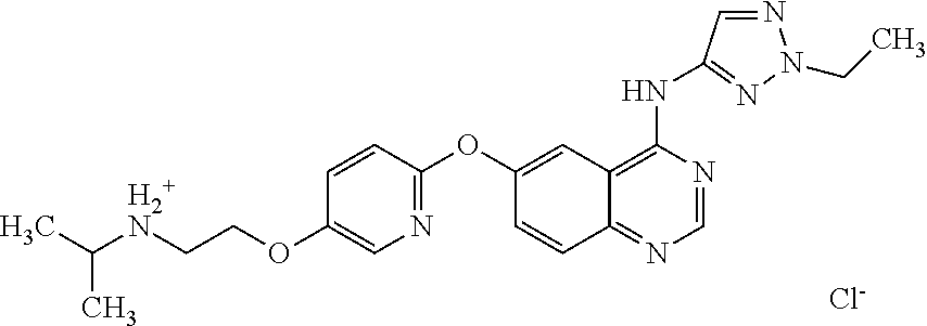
[Cl-].C([H2+N]CCOC1=CN=C(OC2=CC3=C(NC4=NN(CC)N=C4)N=CN=C3C=C2)C=C1)(C)C
